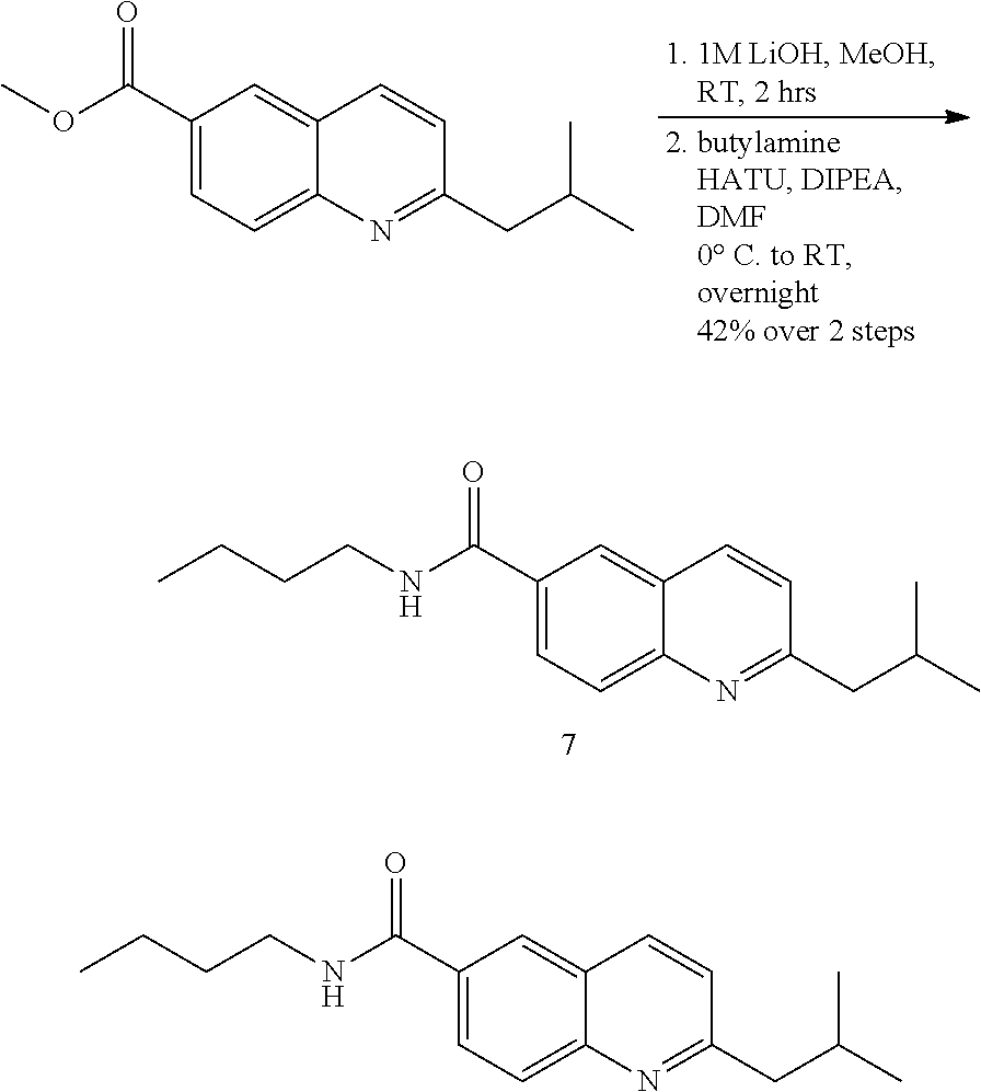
C1(C(OC)=O)=CC=C2C(=C1)C=CC(CC(C)C)=N2.C1(C(NCCCC)=O)=CC=C2C(=C1)C=CC(CC(C)C)=N2.C1(C(NCCCC)=O)=CC=C2C(=C1)C=CC(CC(C)C)=N2
